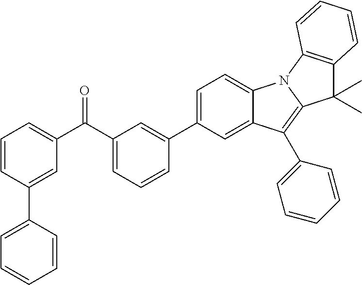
C1(C2=CC=C3C(=C2)C(C2=CC=CC=C2)=C2N3C3=C(C2(C)C)C=CC=C3)=CC(C(C2=CC=CC(C3=CC=CC=C3)=C2)=O)=CC=C1
